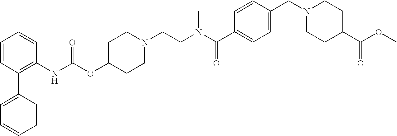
C1=CC(C2=CC=CC=C2)=C(NC(OC2CCN(CCN(C(C3=CC=C(CN4CCC(C(OC)=O)CC4)C=C3)=O)C)CC2)=O)C=C1
